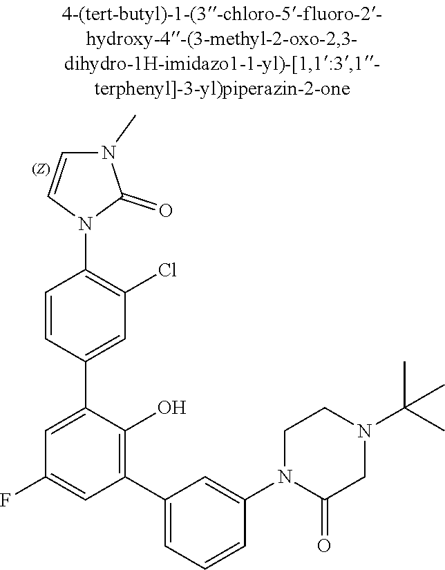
C1(=O)CN(C(C)(C)C)CCN1C1=CC(C2=C(O)C(C3=CC(Cl)=C(N4C=CN(C)C4=O)C=C3)=CC(F)=C2)=CC=C1
